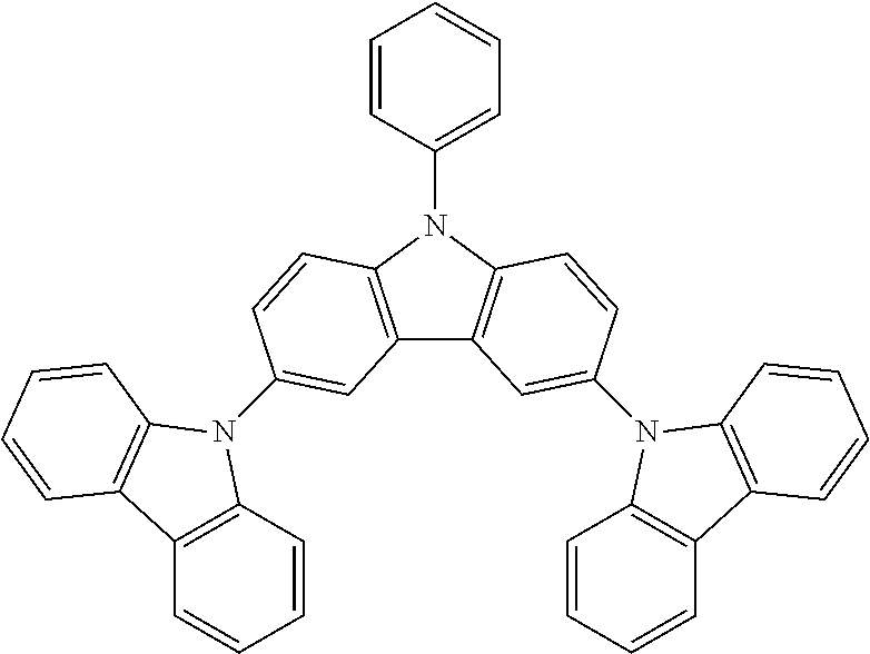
C1=CC(N2C3=C(C4=C2C=CC(N2C5=C(C=CC=C5)C5=C2C=CC=C5)=C4)C=C(N2C4=C(C=CC=C4)C4=C2C=CC=C4)C=C3)=CC=C1
